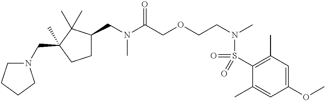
N(C(COCCN(C)S(C1=C(C)C=C(OC)C=C1C)(=O)=O)=O)(C)CC1CCC(C)(CN2CCCC2)C1(C)C
